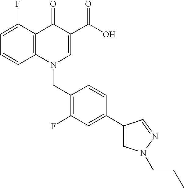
C12=C(C(F)=CC=C1)C(=O)C(C(O)=O)=CN2CC1=C(F)C=C(C2=CN(CCC)N=C2)C=C1
